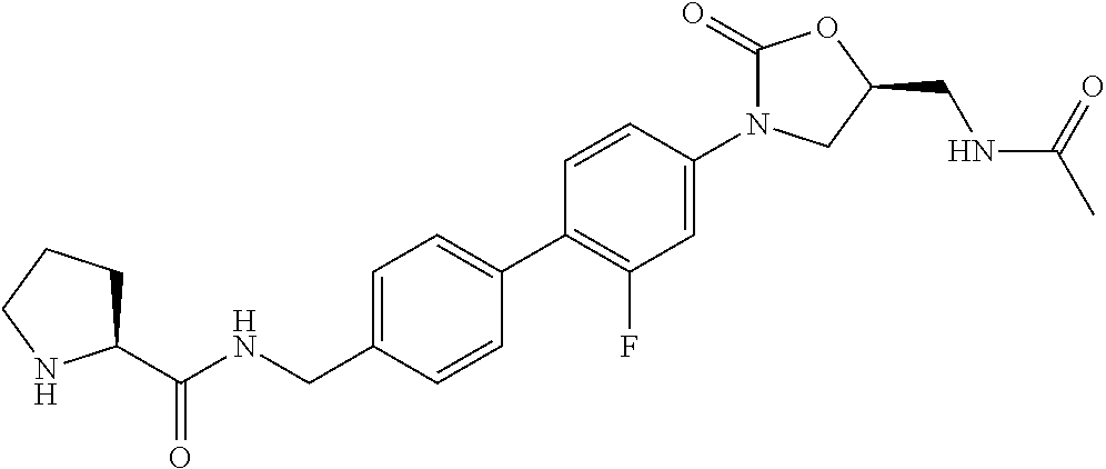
C1(C(NCC2=CC=C(C3=C(F)C=C(N4C(=O)OC(CNC(C)=O)C4)C=C3)C=C2)=O)CCCN1
